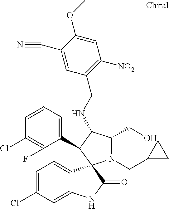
C1=C(Cl)C=C2C(=C1)C1(C(=O)N2)N(CC2CC2)C(CO)C(NCC2=C([NO2])C=C(OC)C(C#N)=C2)C1C1=CC=CC(Cl)=C1F
